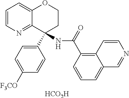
[HCO2H].C1=CN=C2C(=C1)OCCC2(C1=CC=C([F3CO])C=C1)NC(=O)C1=C2C(=CC=C1)C=NC=C2
